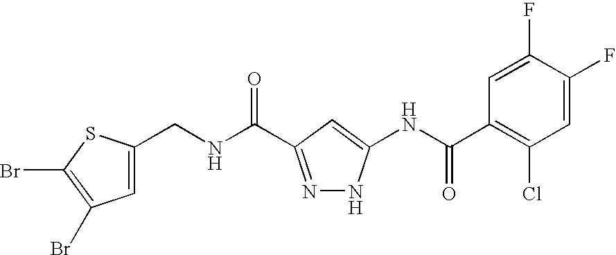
C1(CNC(=O)C2=NNC(NC(C3=C(Cl)C=C(F)C(F)=C3)=O)=C2)=CC(Br)=C(Br)S1
